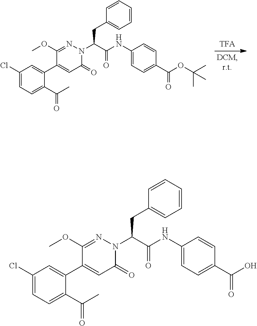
C(C(C(NC1=CC=C(C(OC(C)(C)C)=O)C=C1)=O)N1C(=O)C=C(C2=CC(Cl)=CC=C2C(C)=O)C(OC)=N1)C1=CC=CC=C1.C(C(C(NC1=CC=C(C(O)=O)C=C1)=O)N1C(=O)C=C(C2=CC(Cl)=CC=C2C(C)=O)C(OC)=N1)C1=CC=CC=C1
